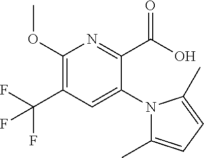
C1(OC)=C(C(F)(F)F)C=C(N2C(C)=CC=C2C)C(C(O)=O)=N1
